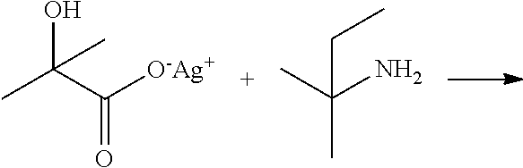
C(C([O-Ag+])=O)(O)(C)C.CC(N)(C)CC
